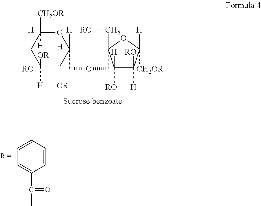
O1C([CH2OR])([H])C([H])([RO])C([H])([OR])C([H])([OR])C1([H])COCC1(C[RO])C([H])([RO])C([RO])([H])C([H])([CH2OR])O1.C1=CC=CC=C1C(C)=O
